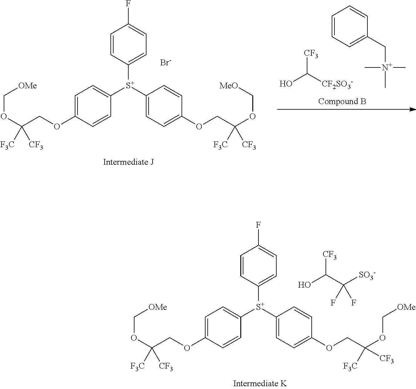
[CF3]C([CF2SO3-])O.C[N+](C)(CC1=CC=CC=C1)C.C1=C(OCC([F3C])([CF3])OC[OMe])C=CC([S+](C2=CC=C(OCC([CF3])([F3C])OC[MeO])C=C2)C2=CC=C(F)C=C2)=C1.[Br-].C1=C(OCC([F3C])([CF3])OC[OMe])C=CC([S+](C2=CC=C(OCC([CF3])([F3C])OC[OMe])C=C2)C2=CC=C(F)C=C2)=C1.[CF3]C(C([SO3-])(F)F)O
